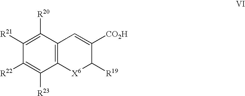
C12=C(C([R20])=C([R21])C([R22])=C1[R23])C=C([CO2H])C([R19])[X6]2
